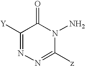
C1([Y])=NN=C([z])N(N)C1=O
